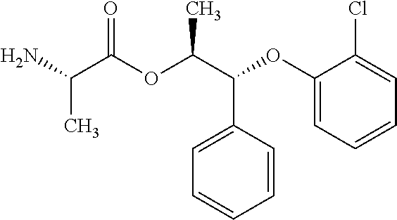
NC(C(OC(C(C1=CC=CC=C1)OC1=CC=CC=C1Cl)C)=O)C
